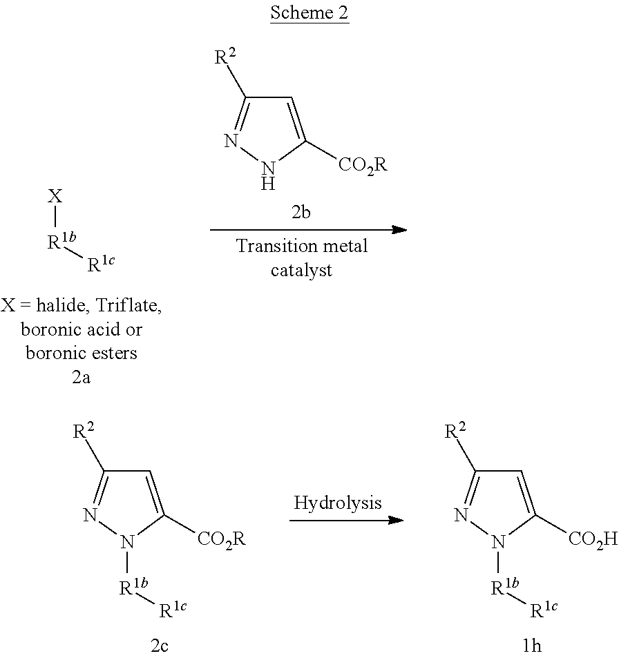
[X][R1b][R1c].N1C([CO2R])=CC([R2])=N1.N1([R1b][R1c])C([CO2R])=CC([R2])=N1.N1([R1b][R1c])C([CO2H])=CC([R2])=N1
